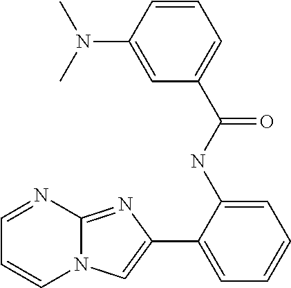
C1(C2=CN3C(=N2)N=CC=C3)=CC=CC=C1NC(C1=CC=CC(N(C)C)=C1)=O
